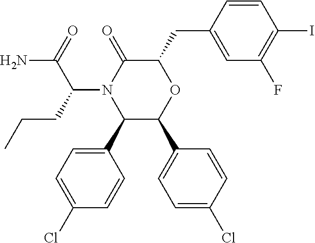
C1(C2=CC=C(Cl)C=C2)C(C2=CC=C(Cl)C=C2)OC(CC2=CC(F)=C(I)C=C2)C(=O)N1C(CCC)C(=O)N
